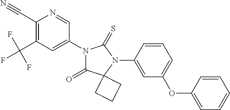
C1(C#N)=C(C(F)(F)F)C=C(N2C(=O)C3(N(C4=CC(OC5=CC=CC=C5)=CC=C4)C2=S)CCC3)C=N1
